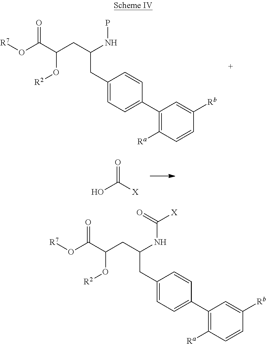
C1(CC(NP)CC(O[R2])C(=O)O[R7])=CC=C(C2=C([Ra])C=CC([Rb])=C2)C=C1.OC([X])=O.C1(CC(NC(=O)[X])CC(O[R2])C(=O)O[R7])=CC=C(C2=C([Ra])C=CC([Rb])=C2)C=C1
